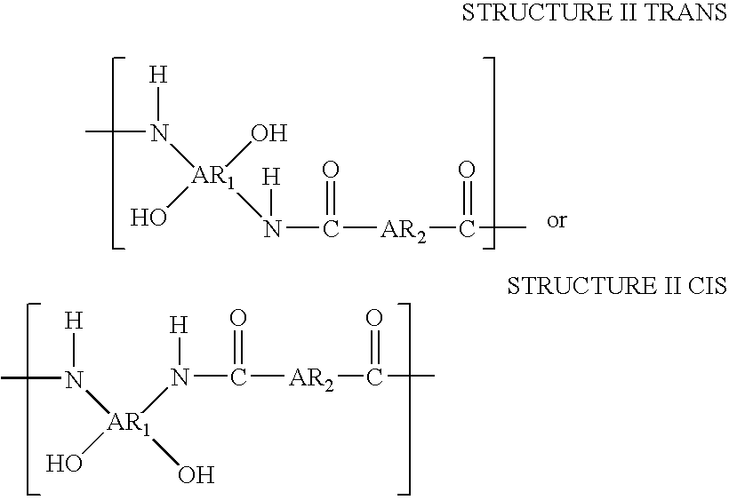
CN([H])[AR1](O)(N([H])C(=O)[AR2]C(=O)C)O.CN([H])[AR1](O)(O)N([H])C(=O)[AR2]C(=O)C
